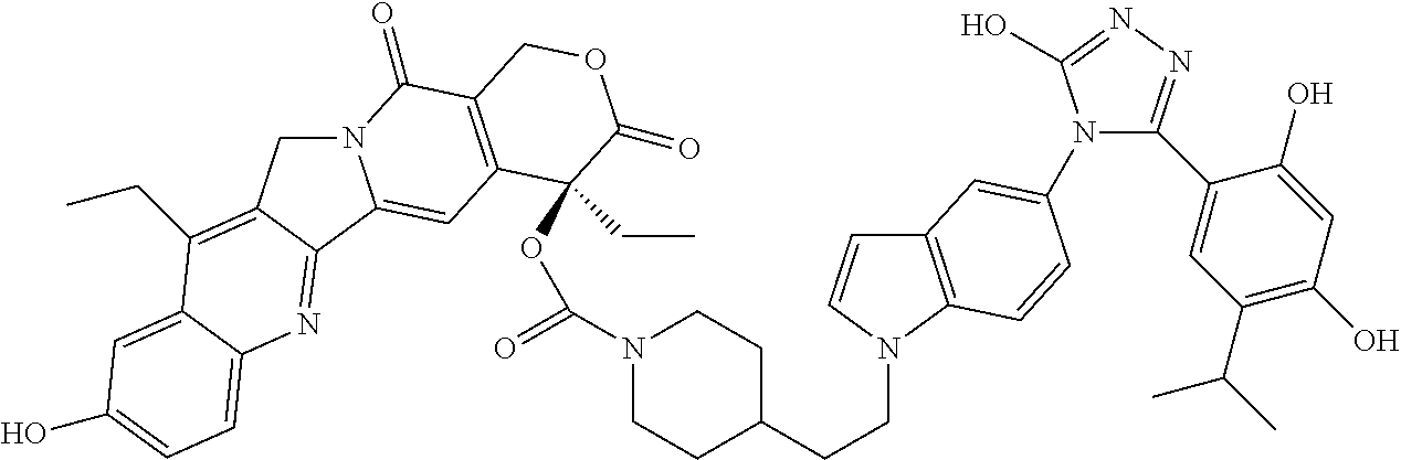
N12CC3=C(CC)C4=CC(O)=CC=C4N=C3C1=CC1=C(C2=O)COC(=O)C1(OC(=O)N1CCC(CCN2C3=C(C=C2)C=C(N2C(C4=CC(C(C)C)=C(O)C=C4O)=NN=C2O)C=C3)CC1)CC
